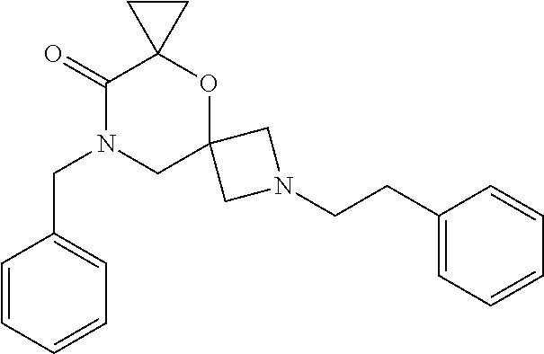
C1=CC=CC=C1CN1CC2(OC3(C1=O)CC3)CN(CCC1=CC=CC=C1)C2
